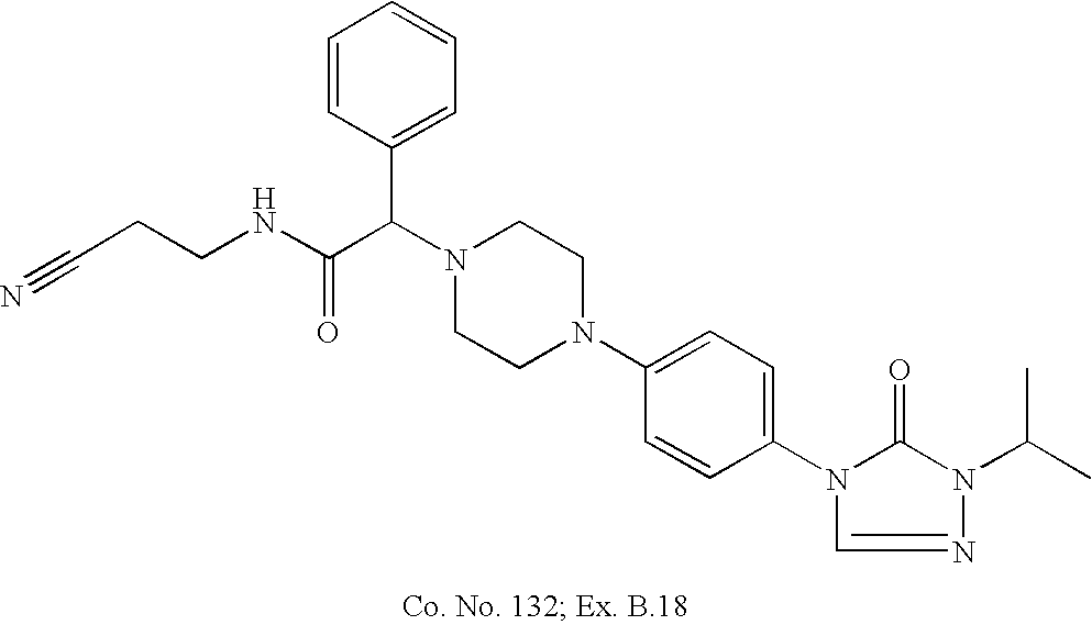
N1(C(C(NCCC#N)=O)C2=CC=CC=C2)CCN(C2=CC=C(N3C(=O)N(C(C)C)N=C3)C=C2)CC1
